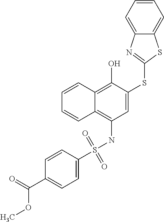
C1=C(SC2=NC3=CC=CC=C3S2)C(O)=C2C(=C1NS(C1=CC=C(C(=O)OC)C=C1)(=O)=O)C=CC=C2
